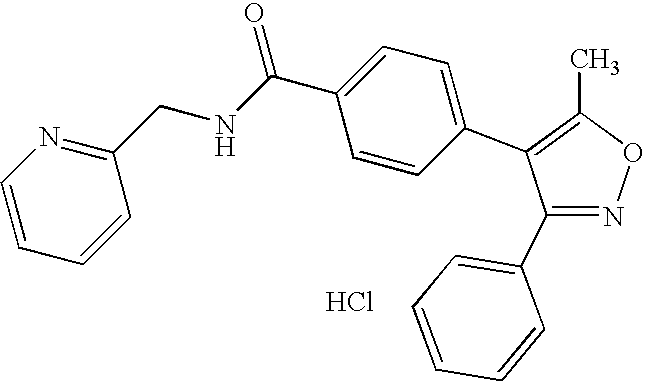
C1(C2=CC=CC=C2)=NOC(C)=C1C1=CC=C(C(NCC2=NC=CC=C2)=O)C=C1.Cl
